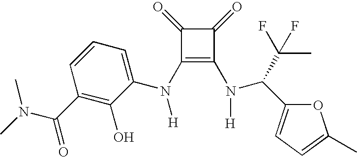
C1(=O)C(=O)C(N(C2=CC=CC(C(N(C)C)=O)=C2O)[H])=C1N([H])C(C1=CC=C(C)O1)C(C)(F)F
